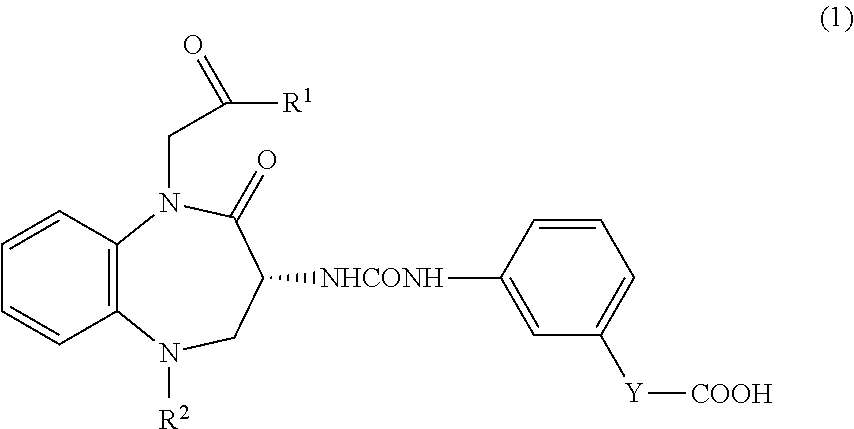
C12=C(C=CC=C1)N(CC(=O)[R1])C(=O)C([NHCONH]C1=CC([Y][COOH])=CC=C1)CN2[R2]
